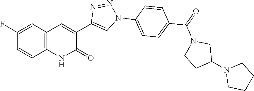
C1(F)=CC2=C(C=C1)NC(=O)C(C1=CN(C3=CC=C(C(=O)N4CCC(N5CCCC5)C4)C=C3)N=N1)=C2
